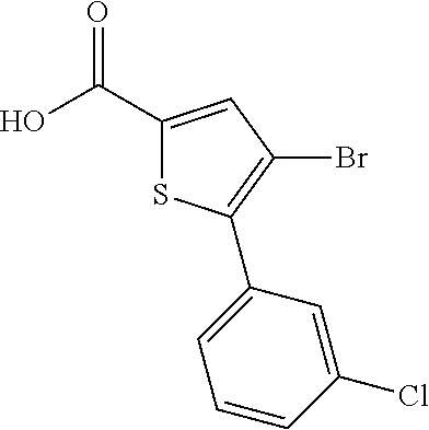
OC(C1=CC(Br)=C(C2=CC=CC(Cl)=C2)S1)=O
